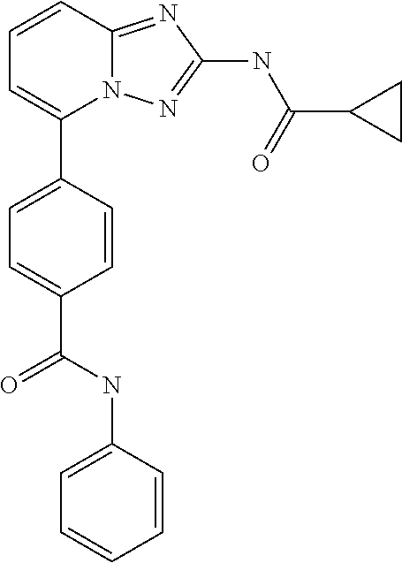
C1=CC2=NC(NC(C3CC3)=O)=NN2C(C2=CC=C(C(NC3=CC=CC=C3)=O)C=C2)=C1
